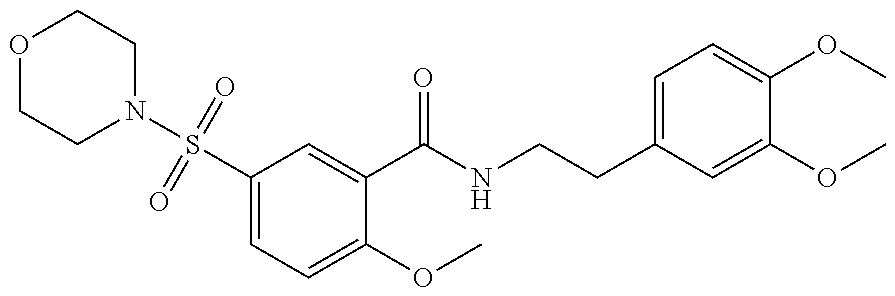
O1CCN(S(C2=CC=C(OC)C(C(NCCC3=CC=C(OC)C(OC)=C3)=O)=C2)(=O)=O)CC1
